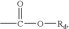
O=C(C)O[Rd]
